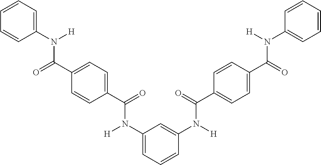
C1(N([H])C(C2=CC=C(C(=O)N(C3=CC=CC(N(C(C4=CC=C(C(N(C5=CC=CC=C5)[H])=O)C=C4)=O)[H])=C3)[H])C=C2)=O)=CC=CC=C1
